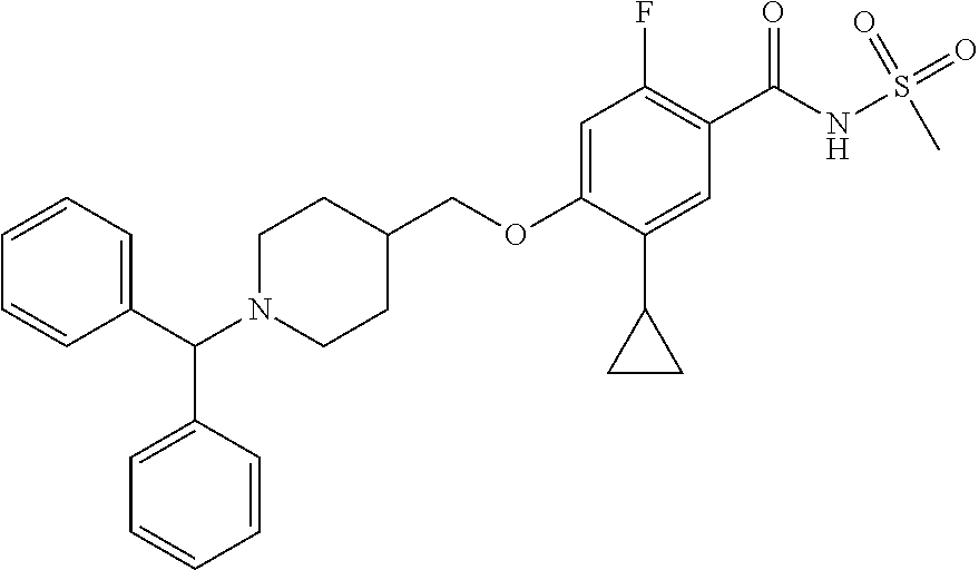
C1(F)=C(C(NS(=O)(=O)C)=O)C=C(C2CC2)C(OCC2CCN(C(C3=CC=CC=C3)C3=CC=CC=C3)CC2)=C1
